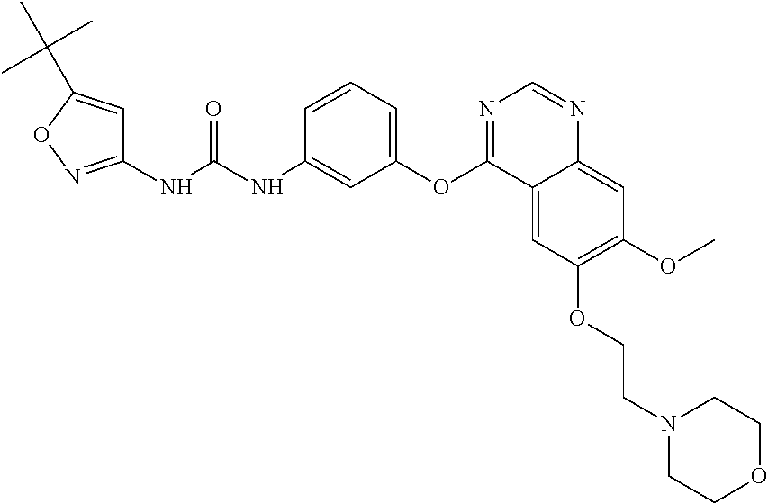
C1(NC(NC2=CC(OC3=NC=NC4=CC(OC)=C(OCCN5CCOCC5)C=C34)=CC=C2)=O)=NOC(C(C)(C)C)=C1
